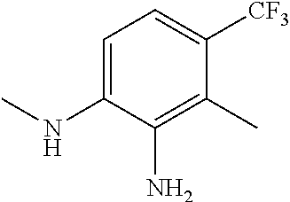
C1=C(NC)C(N)=C(C)C([CF3])=C1
